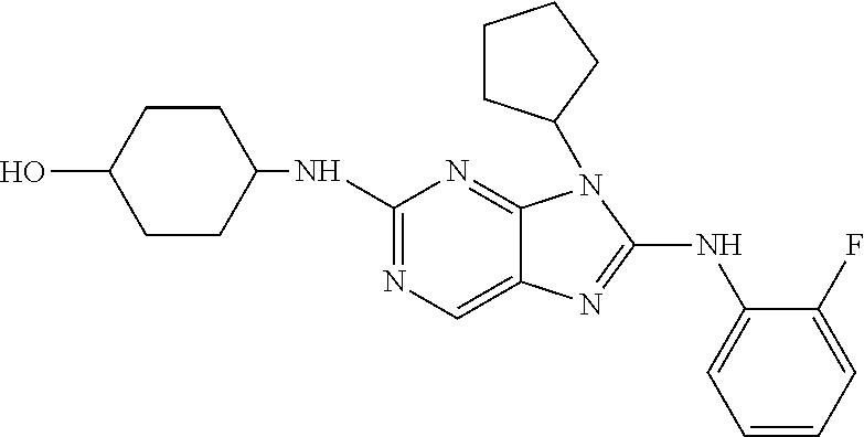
C1(NC2=CC=CC=C2F)=NC2=CN=C(NC3CCC(O)CC3)N=C2N1C1CCCC1
